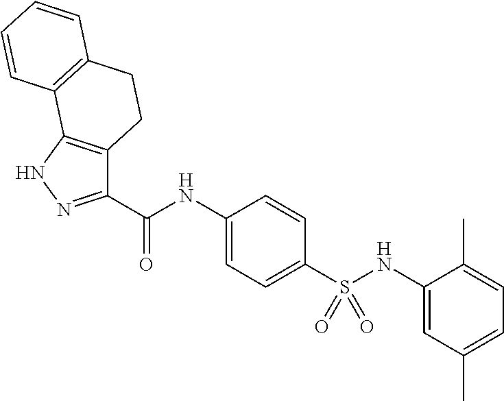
C1(C(NC2=CC=C(S(NC3=CC(C)=CC=C3C)(=O)=O)C=C2)=O)=NNC2=C1CCC1=C2C=CC=C1
